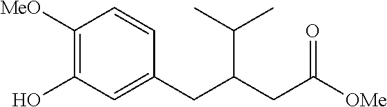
C1=CC(CC(C(C)C)CC(=O)[OMe])=CC(O)=C1[MeO]
